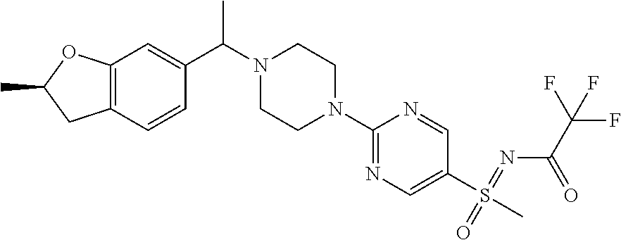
C12=C(C=CC(C(N3CCN(C4=NC=C(S(=O)(C)=NC(C(F)(F)F)=O)C=N4)CC3)C)=C1)CC(C)O2
